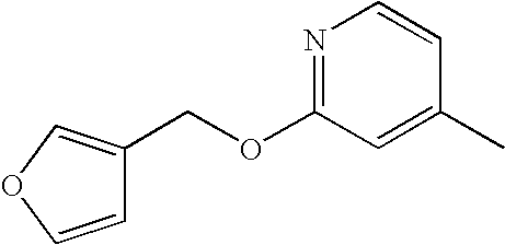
N1=C(OCC2=COC=C2)C=C(C)C=C1
